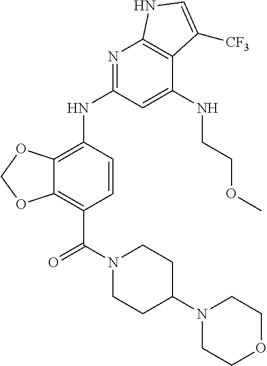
C12=C(C(N3CCC(N4CCOCC4)CC3)=O)C=CC(NC3=NC4=C(C(NCCOC)=C3)C([CF3])=CN4)=C1OCO2
